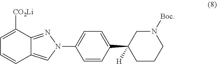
C1=CC(C2([H])CCCN([Boc])C2)=CC=C1N1N=C2C(=C1)C=CC=C2[CO2Li]
